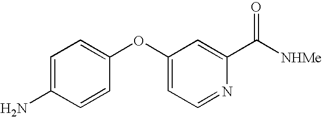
C1=CC(OC2=CC=NC(C([NHMe])=O)=C2)=CC=C1N
